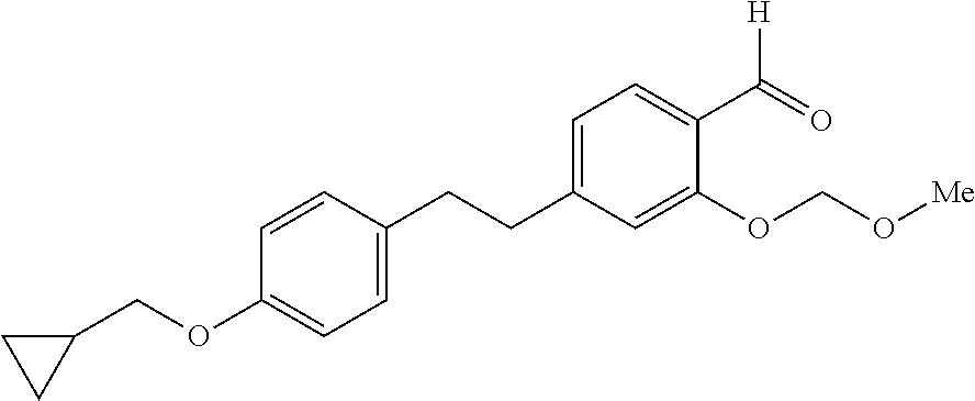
C1=CC(OCC2CC2)=CC=C1CCC1=CC=C(C(=O)[H])C(OCO[Me])=C1
